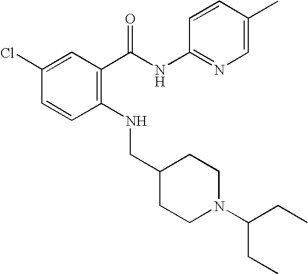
C1(Cl)=CC(C(NC2=NC=C(C)C=C2)=O)=C(NCC2CCN(C(CC)CC)CC2)C=C1
